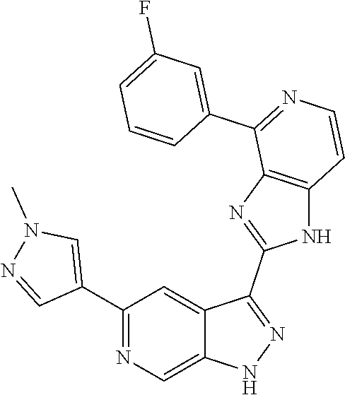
C1(C2=CN(C)N=C2)=NC=C2C(=C1)C(C1=NC3=C(N1)C=CN=C3C1=CC(F)=CC=C1)=NN2
